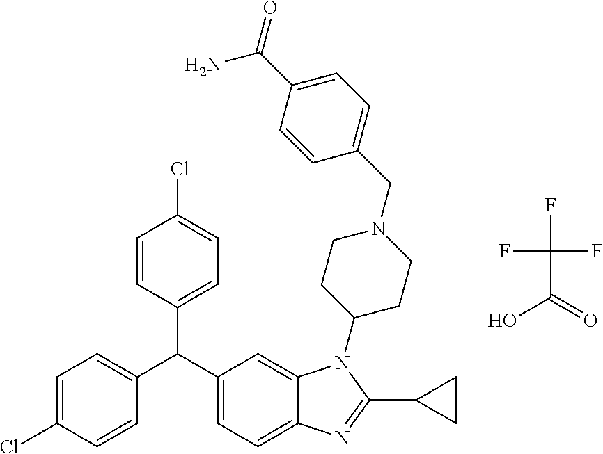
FC(C(=O)O)(F)F.C1=CC(C(C2=CC=C3C(=C2)N(C2CCN(CC4=CC=C(C(=O)N)C=C4)CC2)C(C2CC2)=N3)C2=CC=C(Cl)C=C2)=CC=C1Cl
